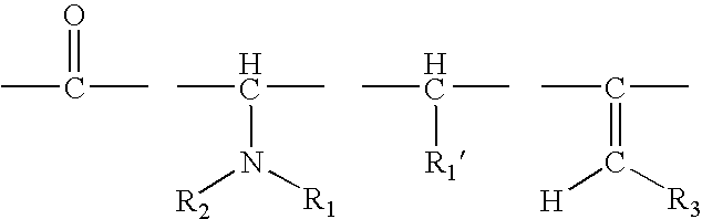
CC(=O)C.CC(C)N([R2])[R1].CC(C)[R1].CC(C)=C([H])[R3]
